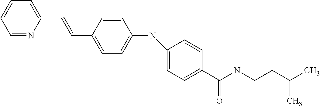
C1=NC(C=CC2=CC=C(NC3=CC=C(C(NCCC(C)C)=O)C=C3)C=C2)=CC=C1
